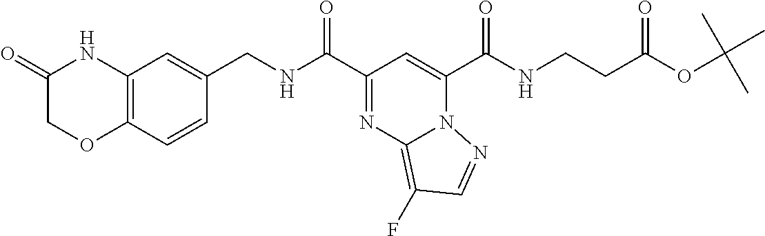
C12=C(C=CC(CNC(C3=NC4=C(F)C=NN4C(C(NCCC(OC(C)(C)C)=O)=O)=C3)=O)=C1)OCC(=O)N2
